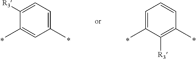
C1(C)=C([R3])C(C)=CC=C1.C1(C)=CC=C([R3])C(C)=C1
